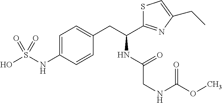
C1=C(NS(O)(=O)=O)C=CC(CC(NC(=O)CNC(OC)=O)C2=NC(CC)=CS2)=C1
